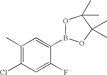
C1(C)=C(Cl)C=C(F)C(B2OC(C)(C)C(C)(C)O2)=C1
